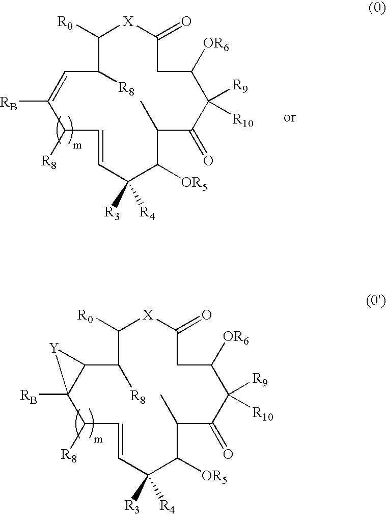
C1([R8])C([R0])[X]C(=O)CC([OR6])C([R9])([R10])C(=O)C(C)C([OR5])C([R4])([R3])C=CC([R8])C([RB])=C1.C12C([R8])C([R0])[X]C(=O)CC([OR6])C([R9])([R10])C(=O)C(C)C([OR5])C([R4])([R3])C=CC([R8])C1([RB])[Y]2
